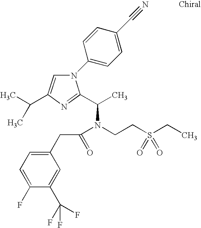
C(C1=CN(C2=CC=C(C#N)C=C2)C(C(C)N(CCS(CC)(=O)=O)C(CC2=CC=C(F)C(C(F)(F)F)=C2)=O)=N1)(C)C
